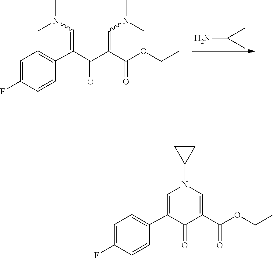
C1(N)CC1.CCOC(=O)C(C(=O)C(C1=CC=C(F)C=C1)=CN(C)C)=CN(C)C.CCOC(C1=CN(C2CC2)C=C(C2=CC=C(F)C=C2)C1=O)=O
